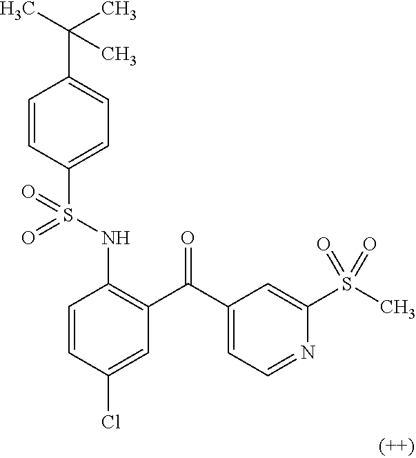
S(C)(=O)(=O)C1=CC(C(C2=C(NS(C3=CC=C(C(C)(C)C)C=C3)(=O)=O)C=CC(Cl)=C2)=O)=CC=N1
